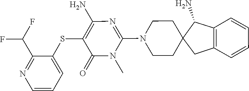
N1(C)C(N2CCC3(C(N)C4=C(C=CC=C4)C3)CC2)=NC(N)=C(SC2=CC=CN=C2C(F)F)C1=O
